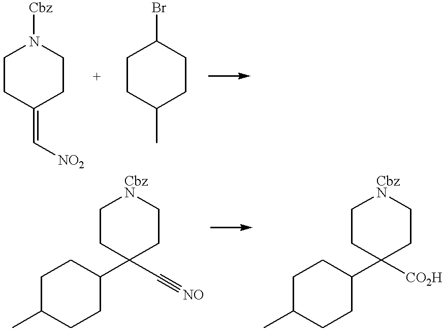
C1CC(=C[NO2])CCN1[Cbz].C1CC(C)CCC1Br.C1C(C)CCC(C2(C#[NO])CC[CbzN]CC2)C1.C1C(C)CCC(C2([CO2H])CC[CbzN]CC2)C1
